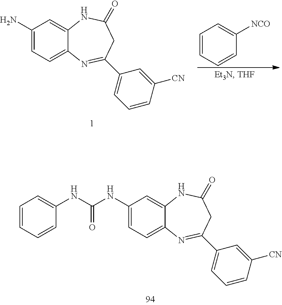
C1(NC(NC2=CC=CC=C2)=O)=CC=C2C(=C1)NC(=O)CC(C1=CC=CC([CN])=C1)=N2.C1(N)=CC=C2C(=C1)NC(=O)CC(C1=CC=CC([CN])=C1)=N2.C1=CC=CC=C1[NCO]
